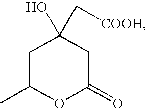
C1C(C)OC(=O)CC1(O)C[COOH]
